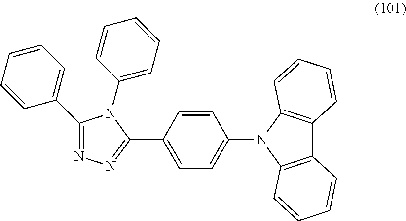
C1(C2=CC=CC=C2)=NN=C(C2=CC=C(N3C4=C(C5=C3C=CC=C5)C=CC=C4)C=C2)N1C1=CC=CC=C1
